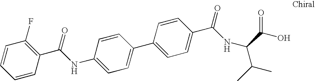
C1=CC(C(NC2=CC=C(C3=CC=C(C(NC(C(O)=O)C(C)C)=O)C=C3)C=C2)=O)=C(F)C=C1
